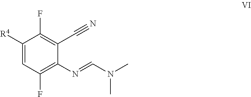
C1([R4])=CC(F)=C(N=CN(C)C)C(C#N)=C1F
